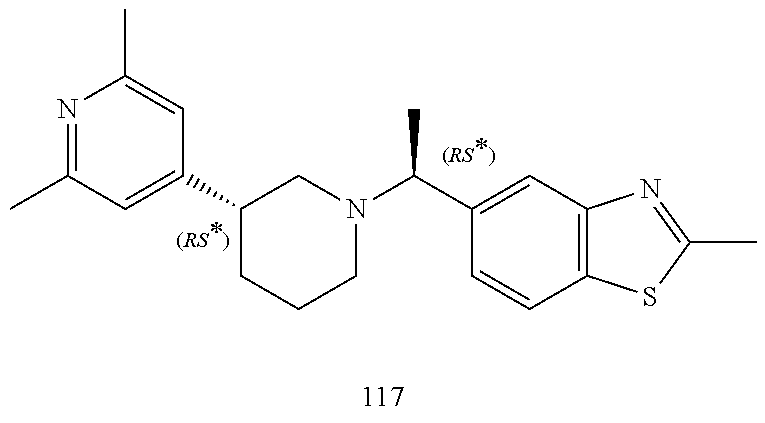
N1=C(C)C=C(C2CCCN(C(C3=CC4=C(C=C3)SC(C)=N4)C)C2)C=C1C
